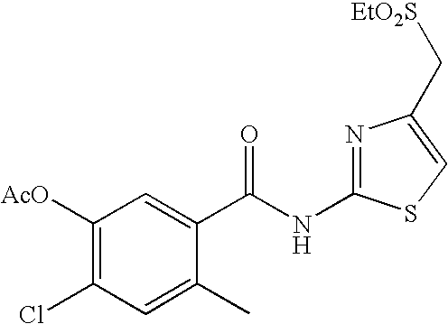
C1([AcO])=C(Cl)C=C(C)C(C(NC2=NC(C[EtO2S])=CS2)=O)=C1
